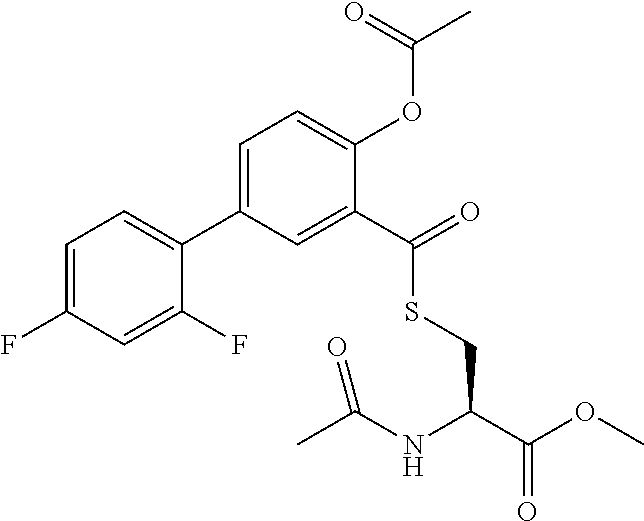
C1=C(F)C=C(F)C(C2=CC=C(OC(C)=O)C(C(=O)SCC(C(OC)=O)NC(C)=O)=C2)=C1
